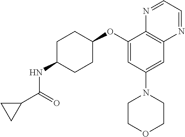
O=C(C1CC1)NC1CCC(OC2=CC(N3CCOCC3)=CC3=C2N=CC=N3)CC1
